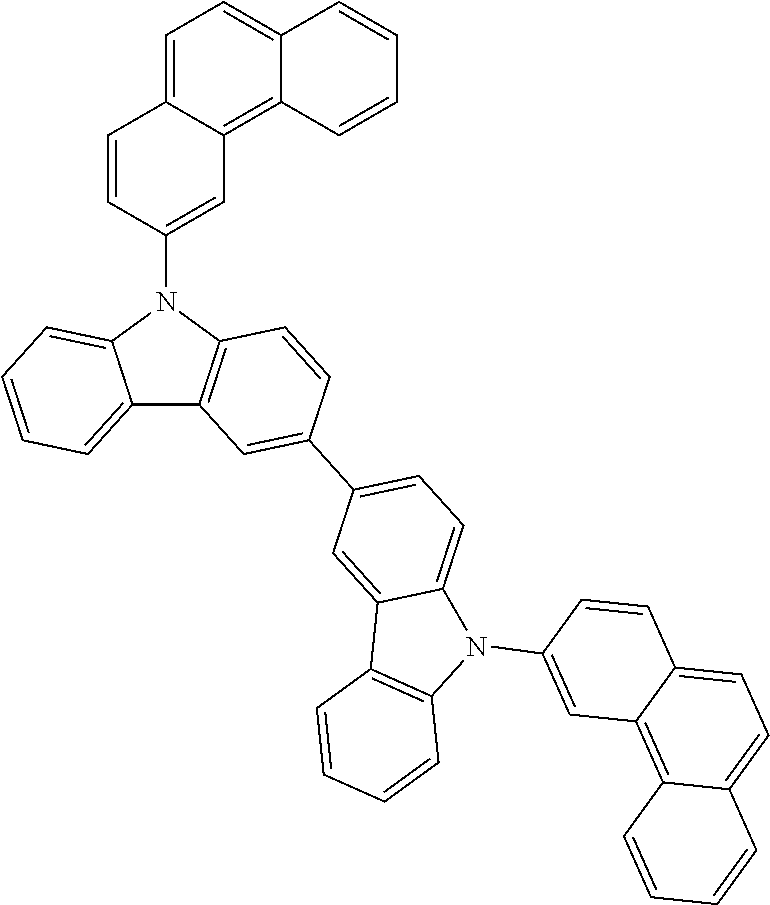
C12=CC=CC=C1N(C1=CC3=C4C(=CC=C3C=C1)C=CC=C4)C1=C2C=C(C2=CC=C3C(=C2)C2=C(N3C3=CC4=C5C(=CC=C4C=C3)C=CC=C5)C=CC=C2)C=C1
